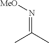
CC(C)=N[MeO]
